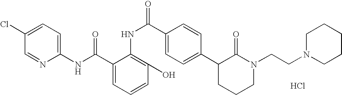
C1(NC(C2=CC=CC(O)=C2NC(C2=CC=C(C3CCCN(CCN4CCCCC4)C3=O)C=C2)=O)=O)=CC=C(Cl)C=N1.Cl
